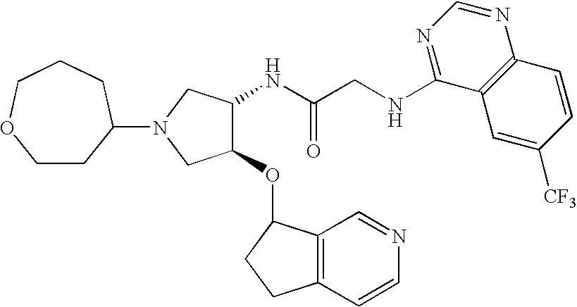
C(C(NC1C(OC2C3=C(CC2)C=CN=C3)CN(C2CCOCCC2)C1)=O)NC1=NC=NC2=C1C=C([CF3])C=C2
